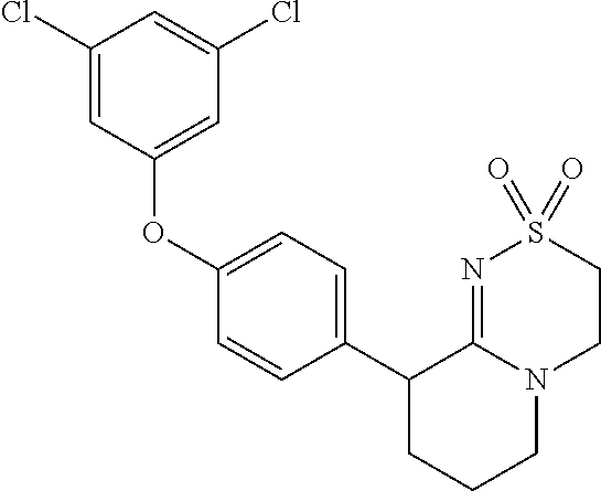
C1S(=O)(=O)N=C2N(C1)CCCC2C1=CC=C(OC2=CC(Cl)=CC(Cl)=C2)C=C1
